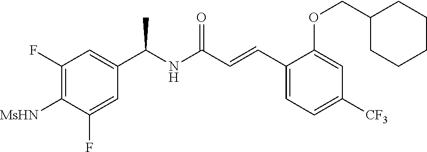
C1(F)=C([MsHN])C(F)=CC(C(NC(C=CC2=CC=C([CF3])C=C2OCC2CCCCC2)=O)C)=C1
